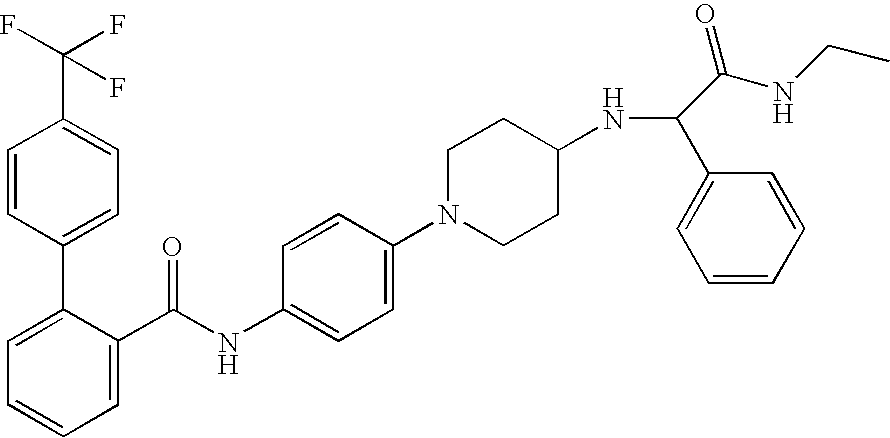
C1=C(C(NC2=CC=C(N3CCC(NC(C4=CC=CC=C4)C(NCC)=O)CC3)C=C2)=O)C(C2=CC=C(C(F)(F)F)C=C2)=CC=C1
